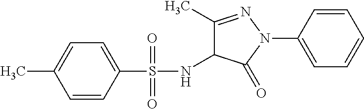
C1=CC(S(=O)(=O)NC2C(C)=NN(C3=CC=CC=C3)C2=O)=CC=C1C
